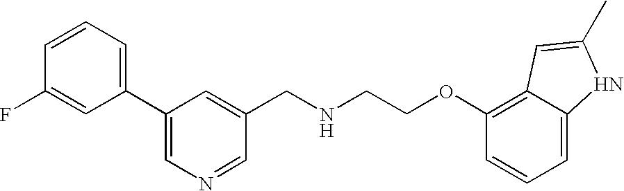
C1=CC=C(C2=CN=CC(CNCCOC3=C4C(=CC=C3)NC(C)=C4)=C2)C=C1F
